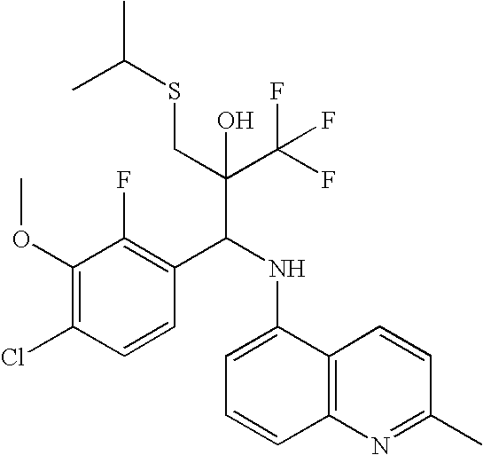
C1(OC)=C(Cl)C=CC(C(NC2=CC=CC3=C2C=CC(C)=N3)C(C(F)(F)F)(CSC(C)C)O)=C1F
